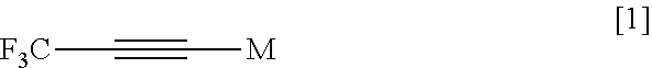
C(#C[M])[F3C]
